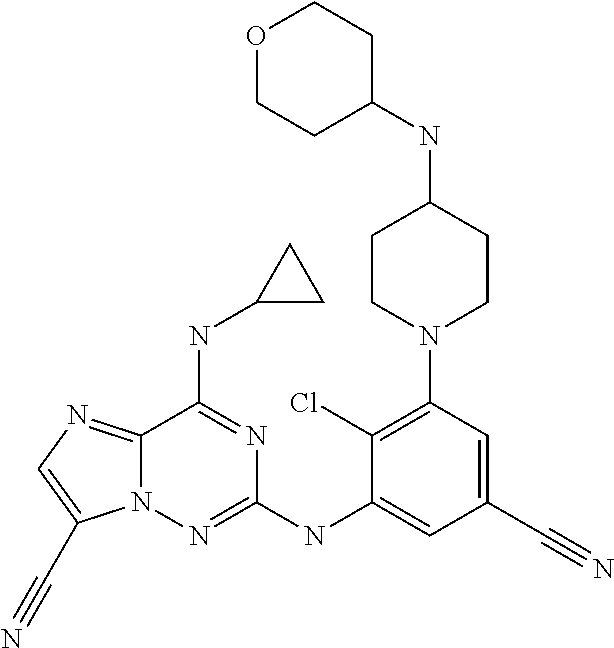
C1(Cl)=C(N2CCC(NC3CCOCC3)CC2)C=C(C#N)C=C1NC1=NN2C(=NC=C2C#N)C(NC2CC2)=N1
